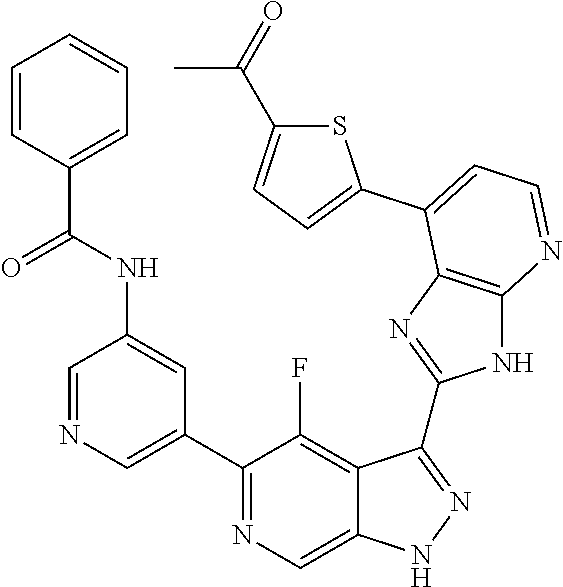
C1=NC=C(C2=NC=C3C(=C2F)C(C2=NC4=C(N2)N=CC=C4C2=CC=C(C(=O)C)S2)=NN3)C=C1NC(=O)C1=CC=CC=C1
